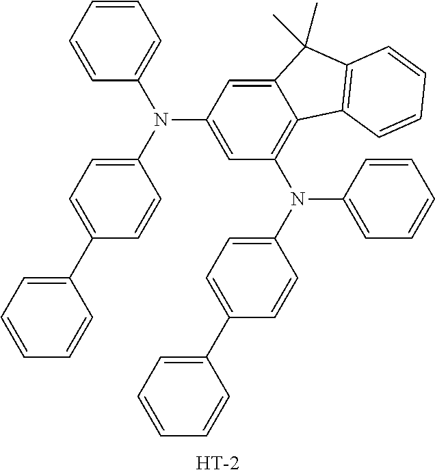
C1=C(C2=CC=CC=C2)C=CC(N(C2=CC(N(C3=CC=C(C4=CC=CC=C4)C=C3)C3=CC=CC=C3)=C3C(=C2)C(C)(C)C2=C3C=CC=C2)C2=CC=CC=C2)=C1.[H]
